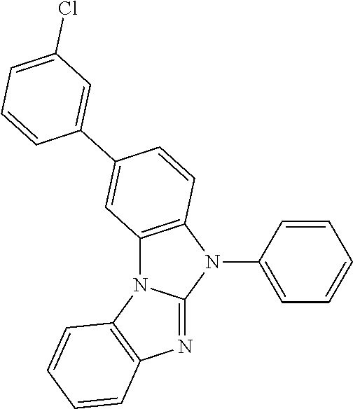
C12=C(N(C3=CC=CC=C3)C3=NC4=C(N13)C=CC=C4)C=CC(C1=CC(Cl)=CC=C1)=C2
